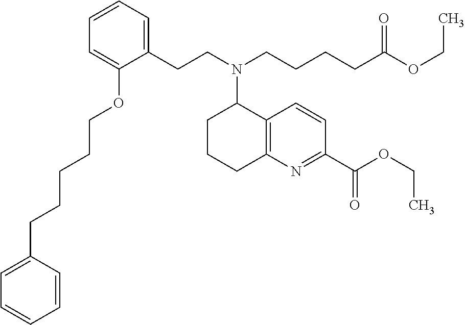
C1(CCN(CCCCC(OCC)=O)C2CCCC3=C2C=CC(C(OCC)=O)=N3)=CC=CC=C1OCCCCCC1=CC=CC=C1
